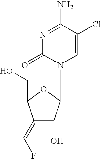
N1=C(N)C(Cl)=CN(C2C(O)C(=CF)C(CO)O2)C1=O
